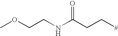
C(CNC(CC[#])=O)OC
